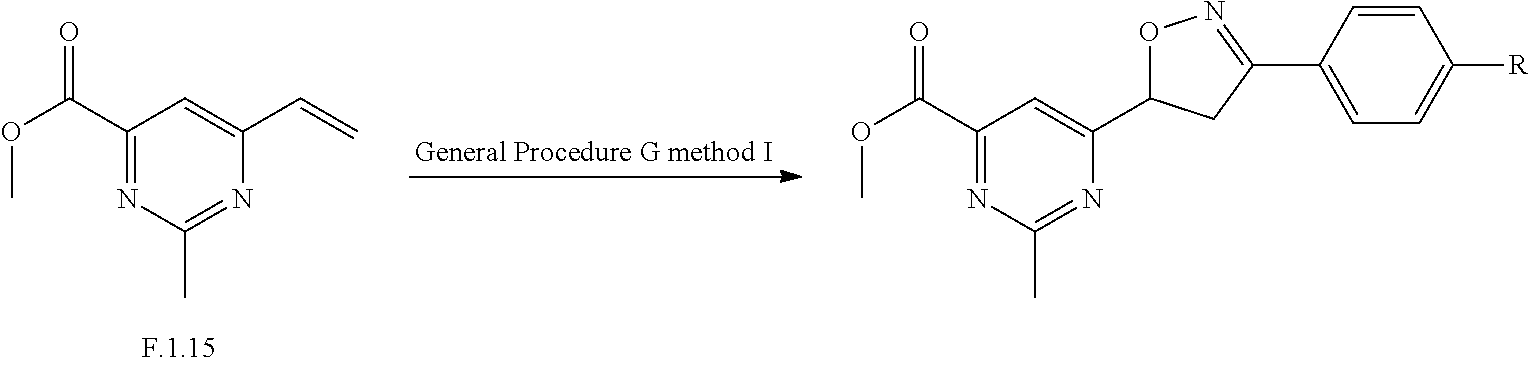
O=C(C1=NC(C)=NC(C=C)=C1)OC.O=C(C1=NC(C)=NC(C2ON=C(C3=CC=C([R])C=C3)C2)=C1)OC
